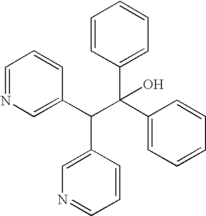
C(C(C1=CC=CC=C1)(C1=CC=CC=C1)O)(C1=CN=CC=C1)C1=CN=CC=C1
